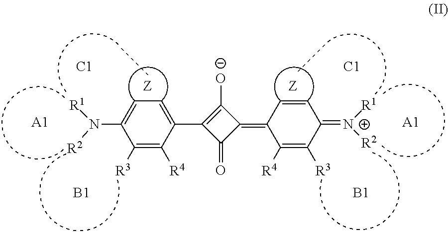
C1([R3])=C([R4])C(C2=C([O-])C(=C3C=CC(=[N+]([R1])[R2])C([R3])=C3[R4])C2=O)=CC=C1N([R1])[R2].[C1].[C1].[A1].[A1].[B1].[B1]
